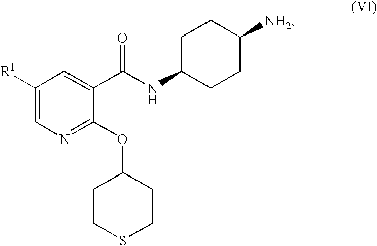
C1([R1])=CN=C(OC2CCSCC2)C(C(NC2CCC([NH2])CC2)=O)=C1
